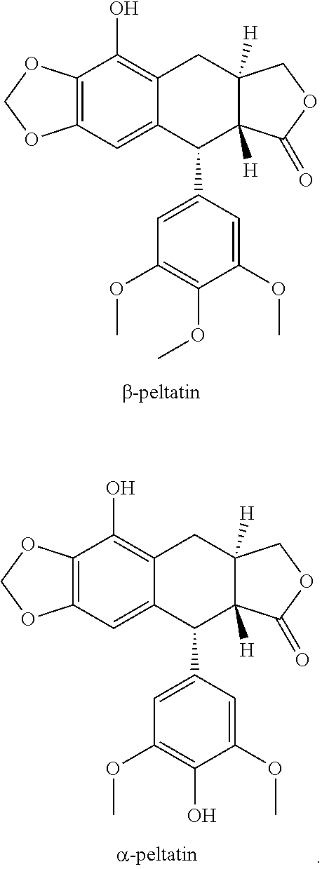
C12=C(C=C3C(=C1O)CC1([H])C([H])(C3C3=CC(OC)=C(O)C(OC)=C3)C(=O)OC1)OCO2.C12=C(C=C3C(=C1O)CC1([H])C([H])(C3C3=CC(OC)=C(OC)C(OC)=C3)C(=O)OC1)OCO2
